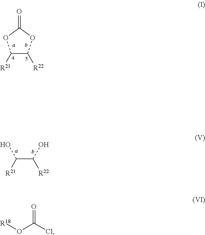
C1([R21])C([R22])OC(=O)O1.C(C(O)[R22])(O)[R21].O=C(Cl)O[R18]
